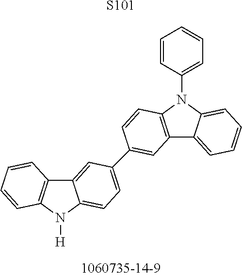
[S101].C12=C(N([H])C3=CC=C(C4=CC5=C(N(C6=CC=CC=C6)C6=CC=CC=C56)C=C4)C=C13)C=CC=C2
